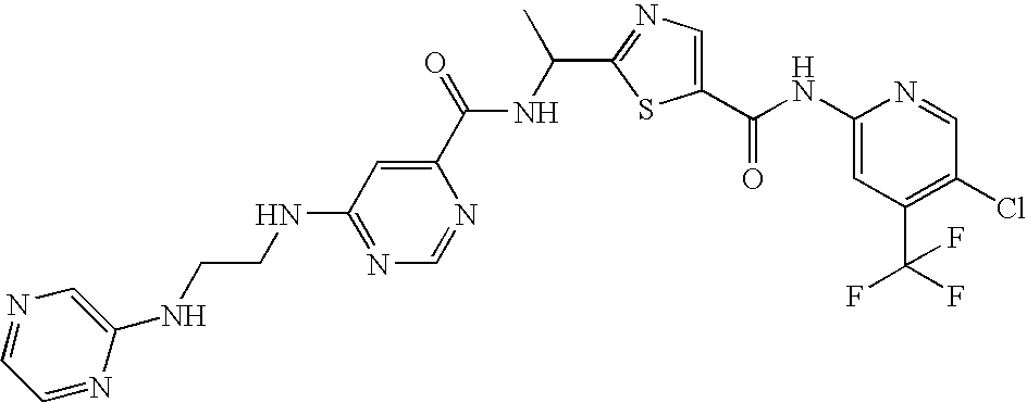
C1(C(NC2=CC(C(F)(F)F)=C(Cl)C=N2)=O)=CN=C(C(C)NC(C2=CC(NCCNC3=CN=CC=N3)=NC=N2)=O)S1
